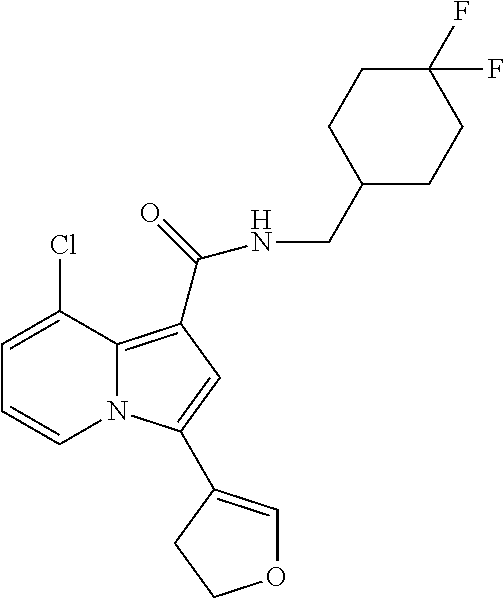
C1=C(Cl)C2=C(C(NCC3CCC(F)(F)CC3)=O)C=C(C3=COCC3)N2C=C1
